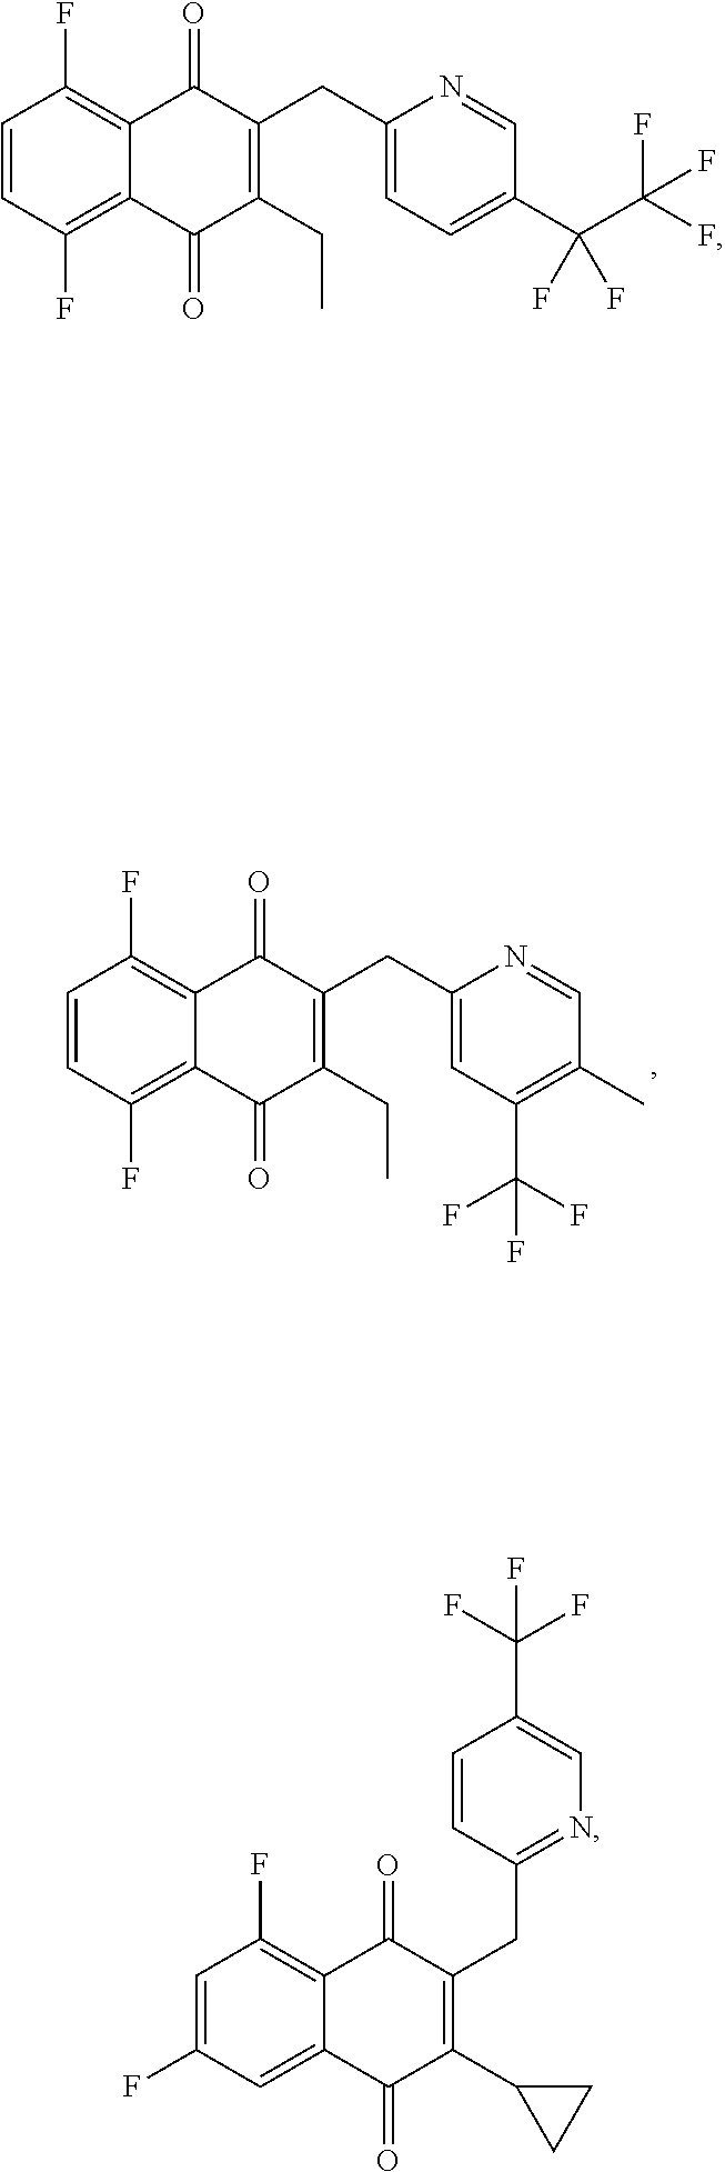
C1(C)=C(C(F)(F)F)C=C(CC2=C(CC)C(=O)C3=C(F)C=CC(F)=C3C2=O)N=C1.C1(F)=C2C(=O)C(CC3=CC=C(C(C(F)(F)F)(F)F)C=N3)=C(CC)C(=O)C2=C(F)C=C1.C1=CC(CC2=C(C3CC3)C(=O)C3=CC(F)=CC(F)=C3C2=O)=NC=C1C(F)(F)F
